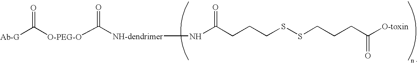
[Ab-G]C([O-PEG-O]C([NH-dendrimer]NC(CCCSSCCCC([O-toxin])=O)=O)=O)=O
